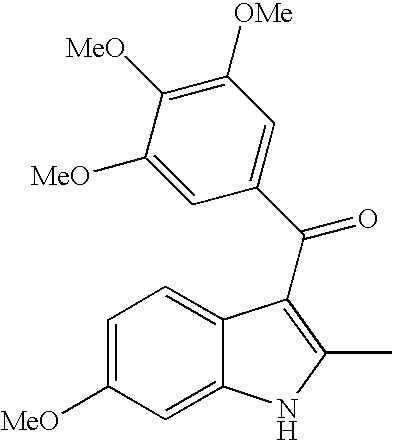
C1=C([MeO])C=C2C(=C1)C(C(C1=CC([OMe])=C([MeO])C([MeO])=C1)=O)=C(C)N2
